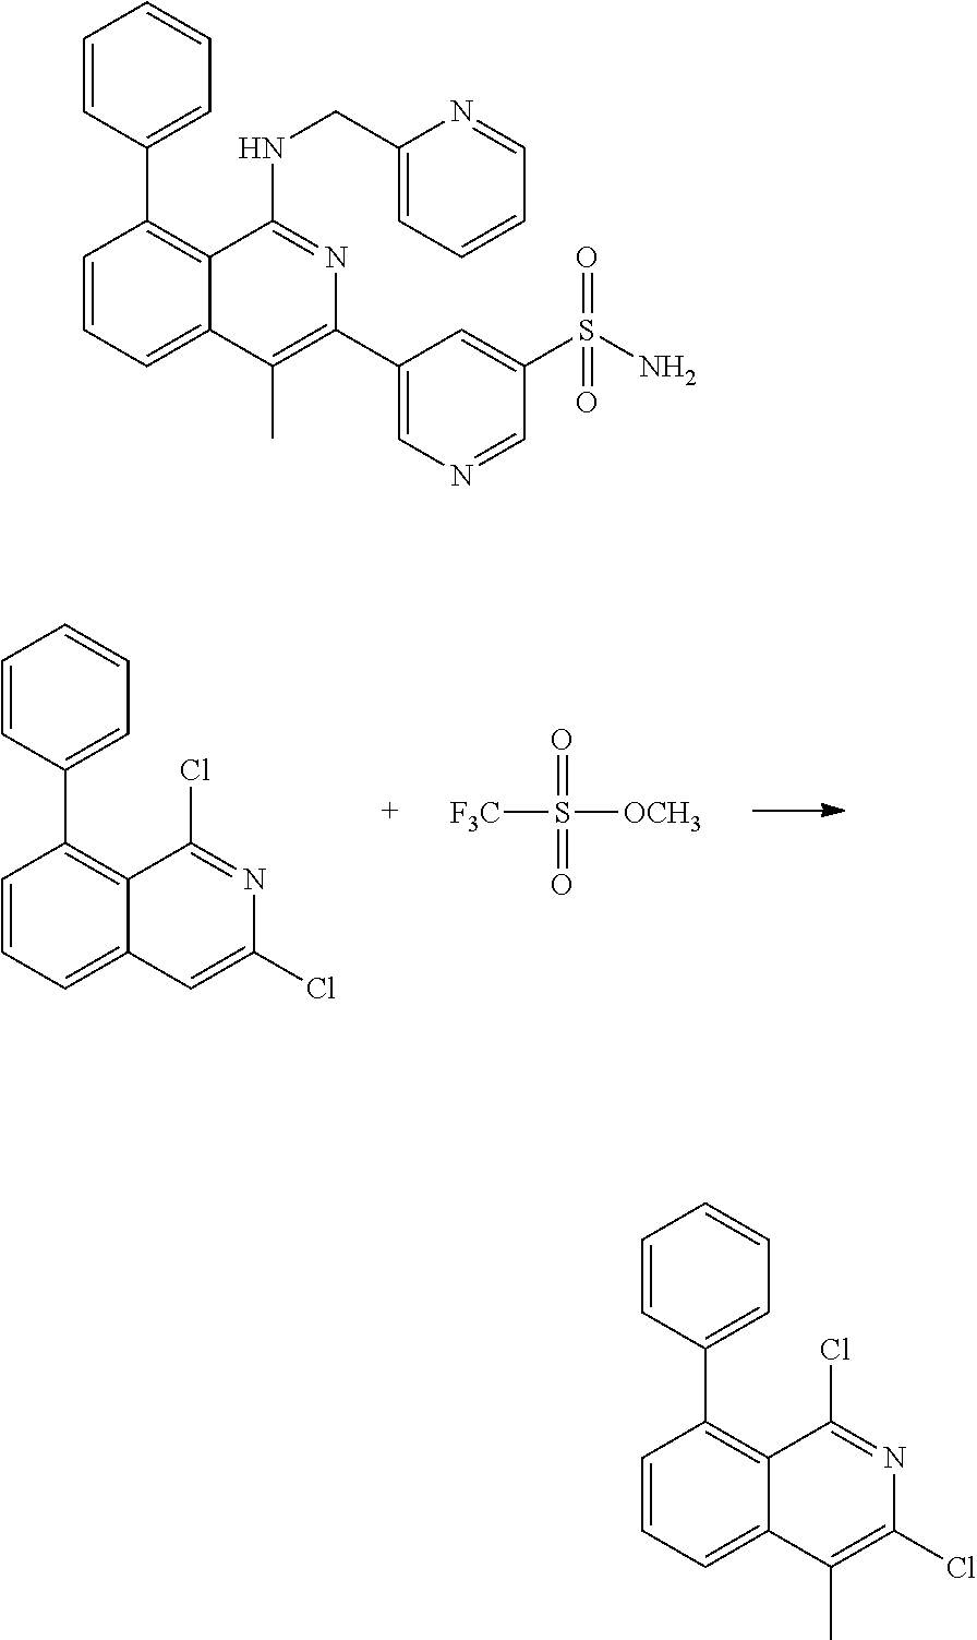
C1=CC(C2=C3C(=CC=C2)C(C)=C(C2=CN=CC(S(N)(=O)=O)=C2)N=C3NCC2=CC=CC=N2)=CC=C1.C1=CC(C2=C3C(=CC=C2)C=C(Cl)N=C3Cl)=CC=C1.[F3C]S(=O)([OCH3])=O.C1=CC(C2=C3C(=CC=C2)C(C)=C(Cl)N=C3Cl)=CC=C1
